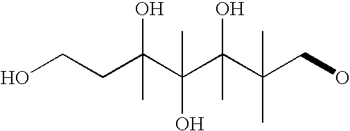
OCCC(C(C(C(CO)(C)C)(C)O)(C)O)(C)O
